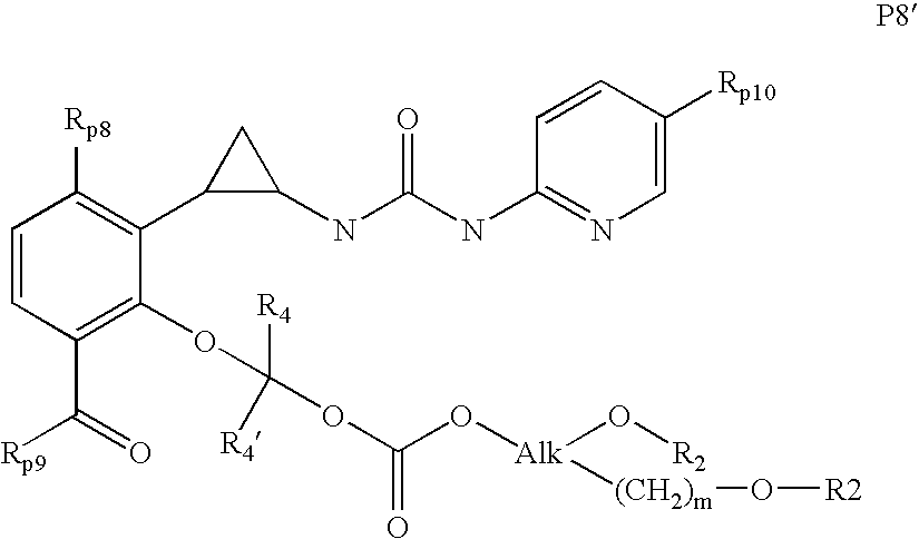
C1=CC(C(=O)[Rp9])=C(OC(OC(O[Alk](O[R2])[(CH2)m]O[R2])=O)([R4])[R4])C(C2C(NC(NC3=NC=C([Rp10])C=C3)=O)C2)=C1[Rp8]
